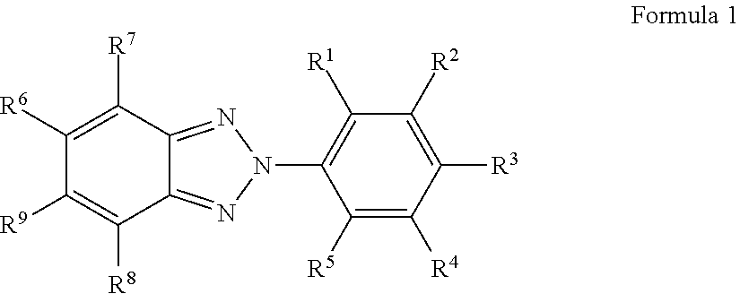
C1([R6])=C([R7])C2=NN(C3=C([R1])C([R2])=C([R3])C([R4])=C3[R5])N=C2C([R8])=C1[R9]
